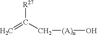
C=C(C[(A)n]O)[R27]
